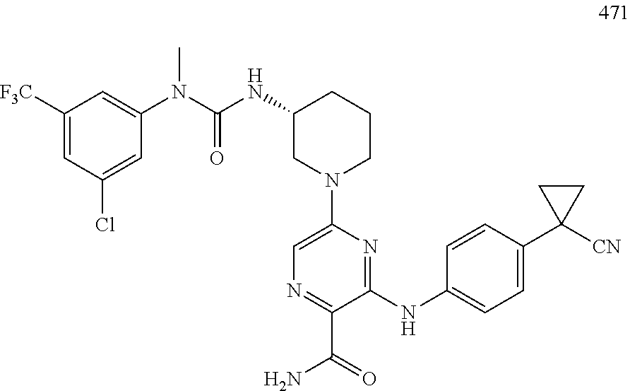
N(C(NC1CN(C2=CN=C(C(N)=O)C(NC3=CC=C(C4([CN])CC4)C=C3)=N2)CCC1)=O)(C1=CC([F3C])=CC(Cl)=C1)C
